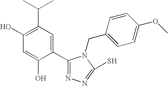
C1(O)=C(C(C)C)C=C(C2=NN=C(S)N2CC2=CC=C(OC)C=C2)C(O)=C1
